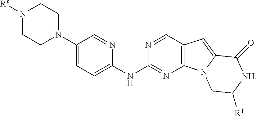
N1([Rx])CCN(C2=CC=C(NC3=NC4=C(C=N3)C=C3N4CC([R1])[NH]C3=O)N=C2)CC1
